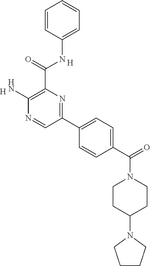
C1=C(NC(C2=C(N)N=CC(C3=CC=C(C(=O)N4CCC(N5CCCC5)CC4)C=C3)=N2)=O)C=CC=C1.[H].[H]
